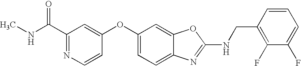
C1(C(NC)=O)=NC=CC(OC2=CC=C3C(=C2)OC(NCC2=C(F)C(F)=CC=C2)=N3)=C1
